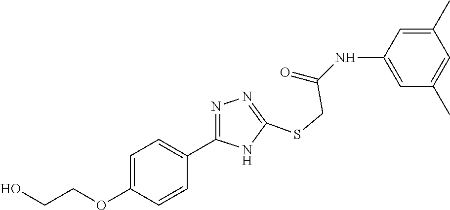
C1=C(NC(=O)CSC2=NN=C(C3=CC=C(OCCO)C=C3)N2)C=C(C)C=C1C
